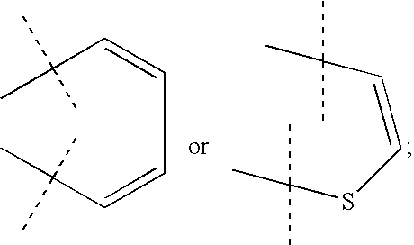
C(=CC(C)(C)C)SC(C)(C)C.C(C=CC=CC(C)(C)C)(C)(C)C
